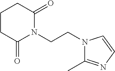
C1CCC(=O)N(CCN2C(C)=NC=C2)C1=O
